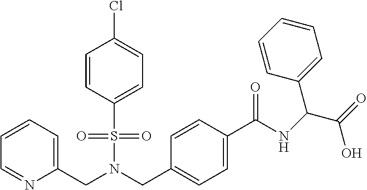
C1=CC=C(CN(CC2=CC=C(C(NC(C(=O)O)C3=CC=CC=C3)=O)C=C2)S(=O)(=O)C2=CC=C(Cl)C=C2)N=C1
